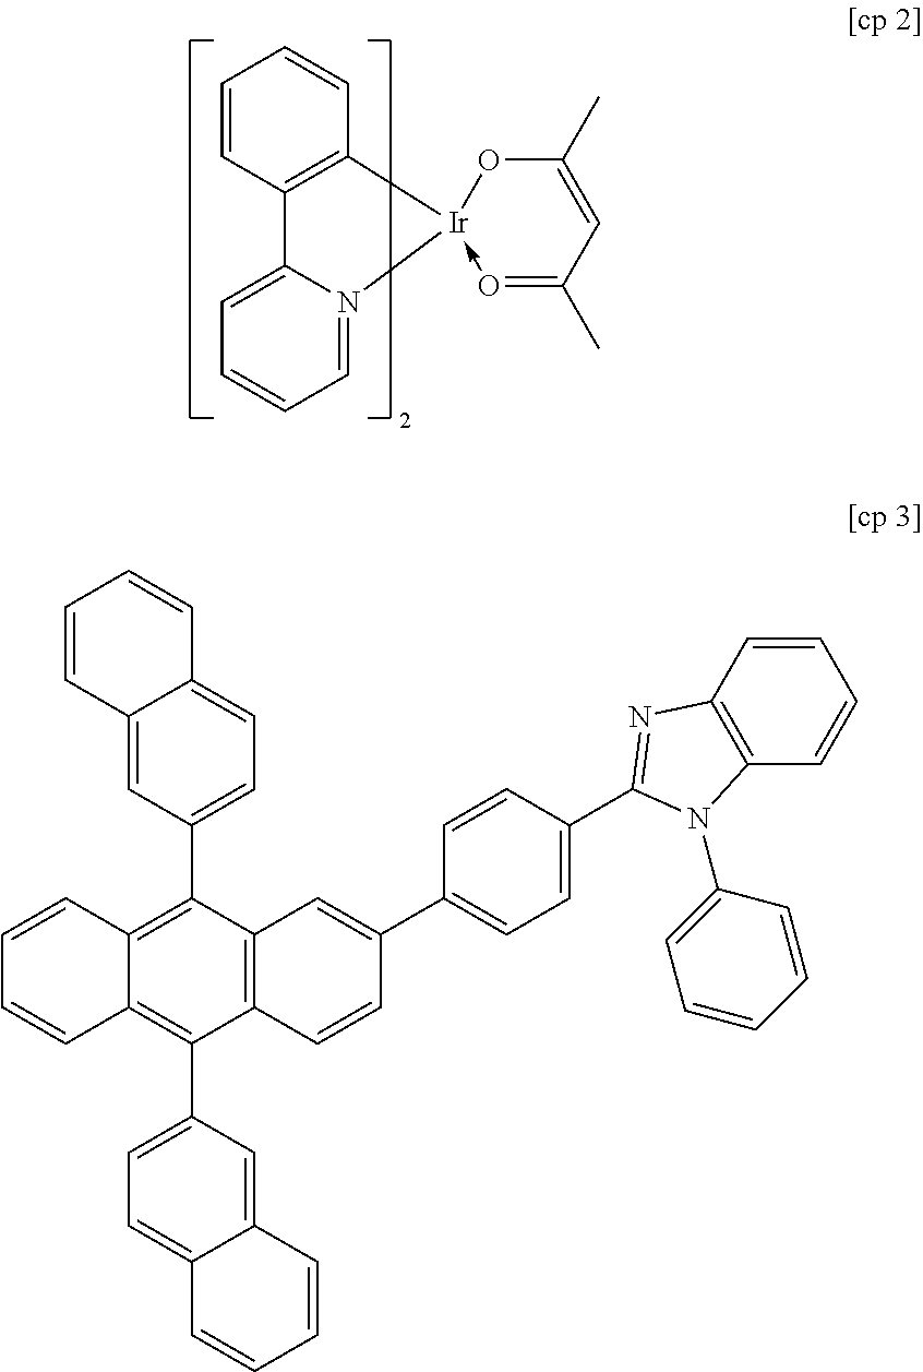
C1=CC2=C(C=C1)[Ir]1(-O=C(C)C=C(C)O1)N1=CC=CC=C21.C12=C(C3=CC=C4C(=C3)C=CC=C4)C3=C(C(C4=CC=C5C(=C4)C=CC=C5)=C1C=CC=C2)C=CC(C1=CC=C(C2=NC4=C(C=CC=C4)N2C2=CC=CC=C2)C=C1)=C3
